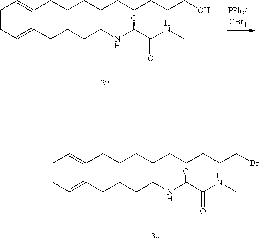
C1=CC=C(CCCCNC(C(NC)=O)=O)C(CCCCCCCCCO)=C1.C1=CC=C(CCCCNC(C(NC)=O)=O)C(CCCCCCCCCBr)=C1
